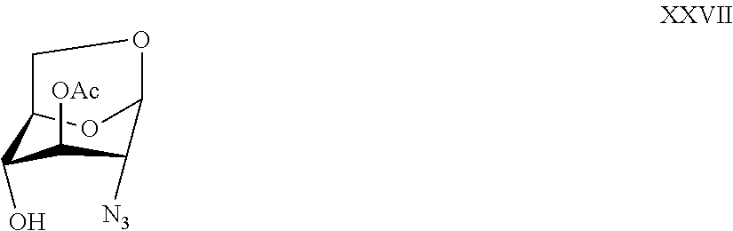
C1C2OC(O1)C([N3])C([OAc])C2O
